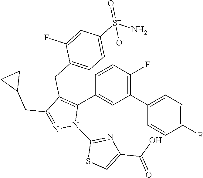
C1=CC(F)=C(C2=CC=C(F)C=C2)C=C1C1=C(CC2=CC=C([S+](N)(=O)[O-])C=C2F)C(CC2CC2)=NN1C1=NC(C(O)=O)=CS1
